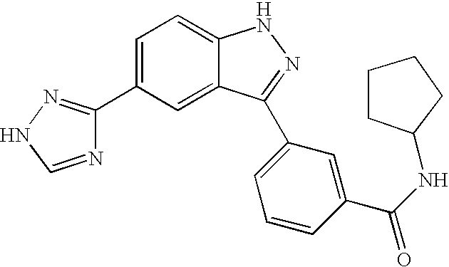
C1(C2=CC=C3C(=C2)C(C2=CC=CC(C(NC4CCCC4)=O)=C2)=NN3)=NNC=N1
